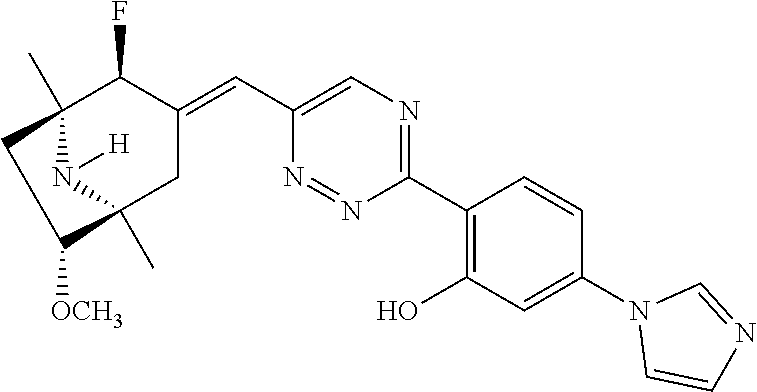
C1(C2=C(O)C=C(N3C=CN=C3)C=C2)=NC=C(C=C2C(F)C3(C)N([H])C(C)(C2)C([OCH3])C3)N=N1
